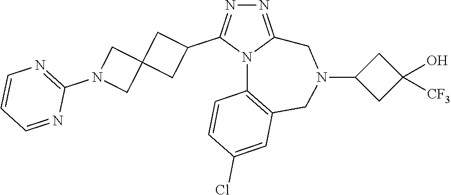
N1=C2N(C(C3CC4(C3)CN(C3=NC=CC=N3)C4)=N1)C1=C(CN(C3CC(O)([CF3])C3)C2)C=C(Cl)C=C1
